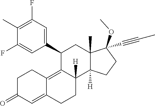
C1(C)=C(F)C=C(C2C3=C4C(=CC(=O)CC4)CCC3([H])C3([H])C(C)(C2)C(OC)(C#CC)CC3)C=C1F
